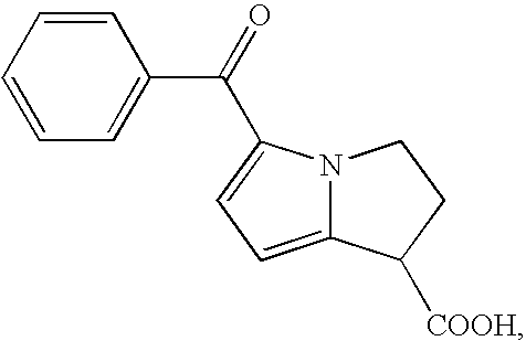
C1=CC=CC=C1C(=O)C1=CC=C2N1CCC2[COOH]
